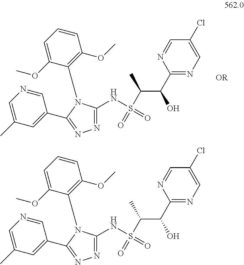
C1(C(C(C)S(NC2=NN=C(C3=CC(C)=CN=C3)N2C2=C(OC)C=CC=C2OC)(=O)=O)O)=NC=C(Cl)C=N1.C1(C(C(C)S(NC2=NN=C(C3=CC(C)=CN=C3)N2C2=C(OC)C=CC=C2OC)(=O)=O)O)=NC=C(Cl)C=N1
